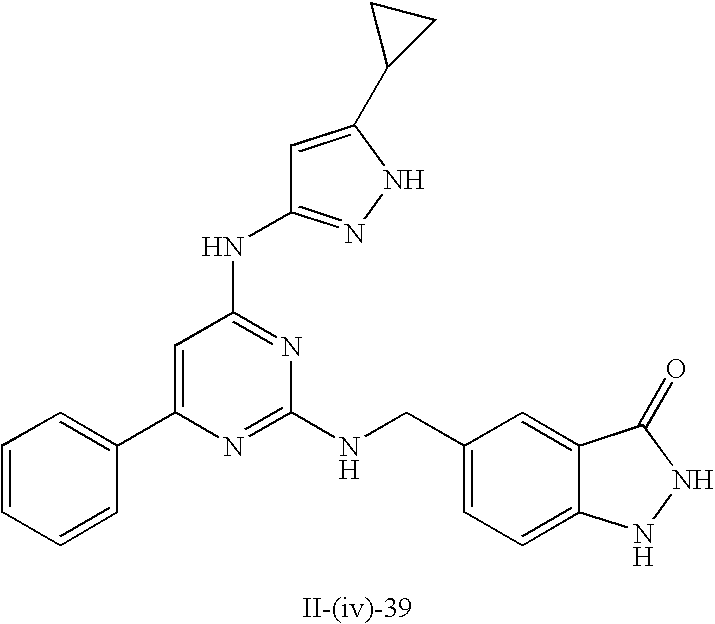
C1=C(C2=CC=CC=C2)N=C(NCC2=CC=C3C(=C2)C(=O)NN3)N=C1NC1=NNC(C2CC2)=C1
